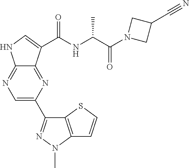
C12=C(N(C)N=C1C1=CN=C3C(=N1)C(C(NC(C(N1CC(C#N)C1)=O)C)=O)=CN3)C=CS2
